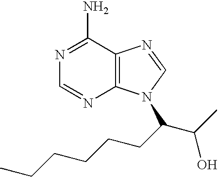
C1=NC2=C(C(N)=N1)N=CN2C(C(C)O)CCCCCC
